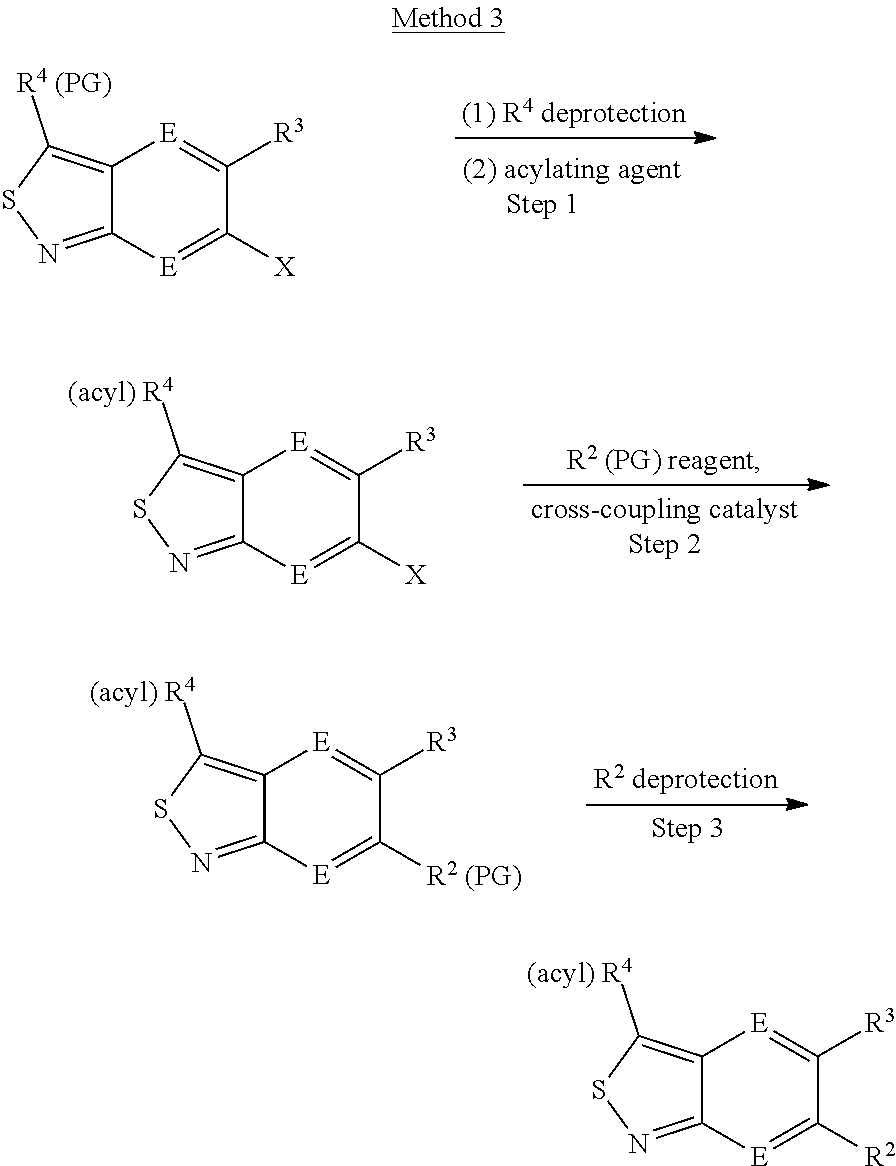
C12=C([R4 (PG)])SN=C1[E]=C([X])C([R3])=[E]2.C12=C([(acyl) R4])SN=C1[E]=C([X])C([R3])=[E]2.C12=C([(acyl) R4])SN=C1[E]=C([R2 (PG)])C([R3])=[E]2.C12=C([(acyl) R4])SN=C1[E]=C([R2])C([R3])=[E]2
